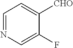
C1=NC=C(F)C([CHO])=C1
